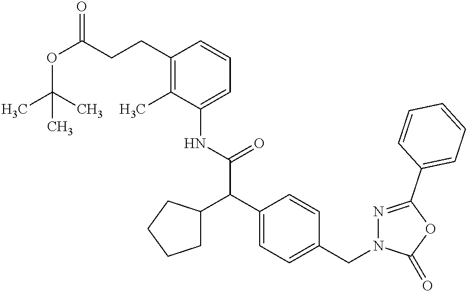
N(C(C(C1=CC=C(CN2N=C(C3=CC=CC=C3)OC2=O)C=C1)C1CCCC1)=O)C1=CC=CC(CCC(OC(C)(C)C)=O)=C1C
